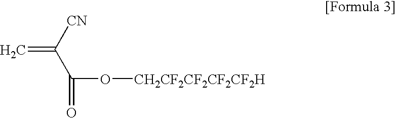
C=C([CN])C(O[CH2CF2CF2CF2CF2H])=O
